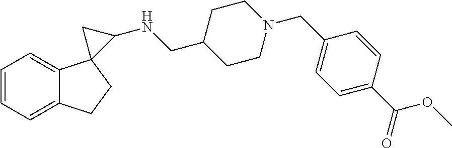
C1=CC=C2C(=C1)CCC21C(NCC2CCN(CC3=CC=C(C(OC)=O)C=C3)CC2)C1
